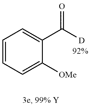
C1=CC=C([OMe])C(C([D])=O)=C1
